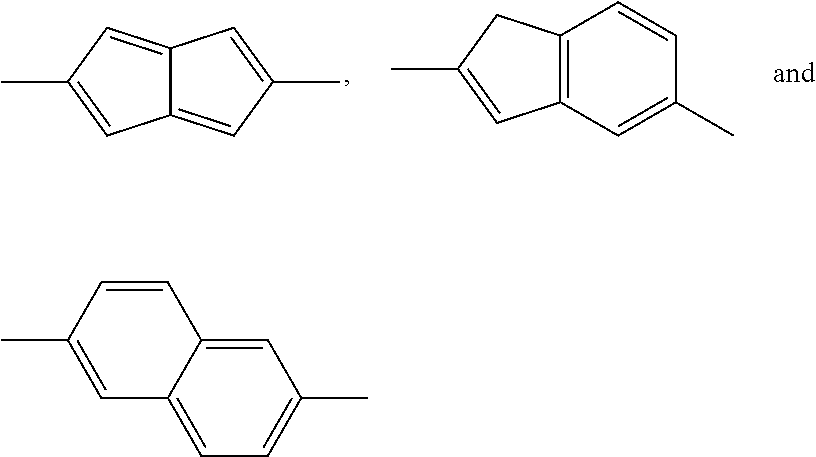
C12=CC(C)=CC1=CC(C)=C2.C12=C(CC(C)=C1)C=CC(C)=C2.C1=CC(C)=CC2=CC=C(C)C=C12
